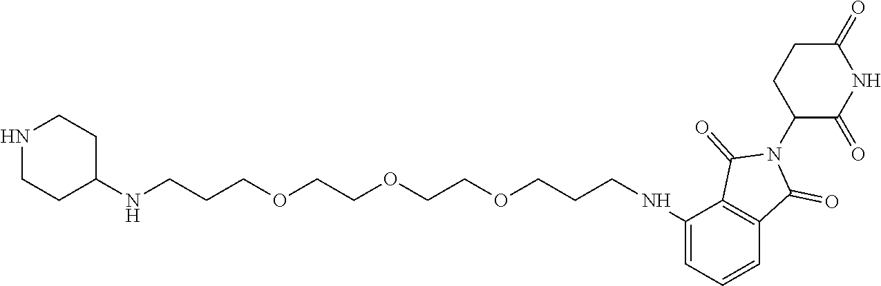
N1CCC(NCCCOCCOCCOCCCNC2=CC=CC3=C2C(=O)N(C2C(=O)NC(=O)CC2)C3=O)CC1
